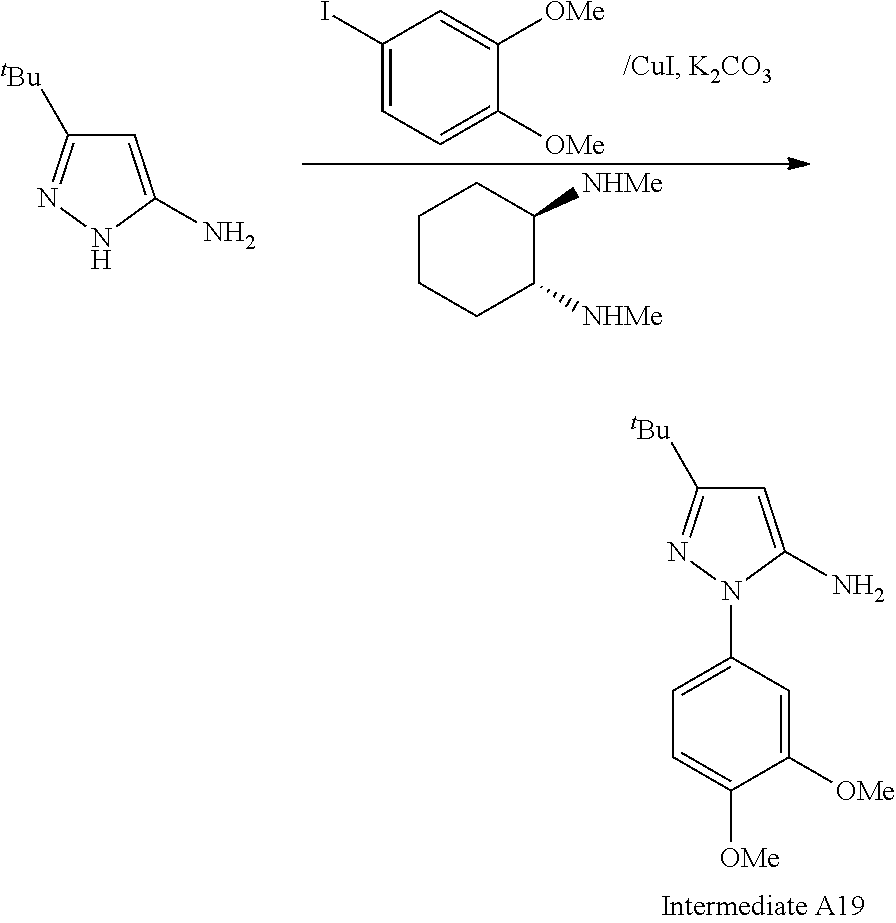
C1=C(N)NN=C1[tBu].C1(I)=CC=C([OMe])C([OMe])=C1.C1CCC([NHMe])C([NHMe])C1.C1=C(N)N(C2=CC=C([OMe])C([OMe])=C2)N=C1[tBu]
